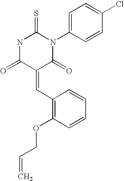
O=C1C(=CC2=C(OCC=C)C=CC=C2)C(=O)N(C2=CC=C(Cl)C=C2)C(=S)N1
